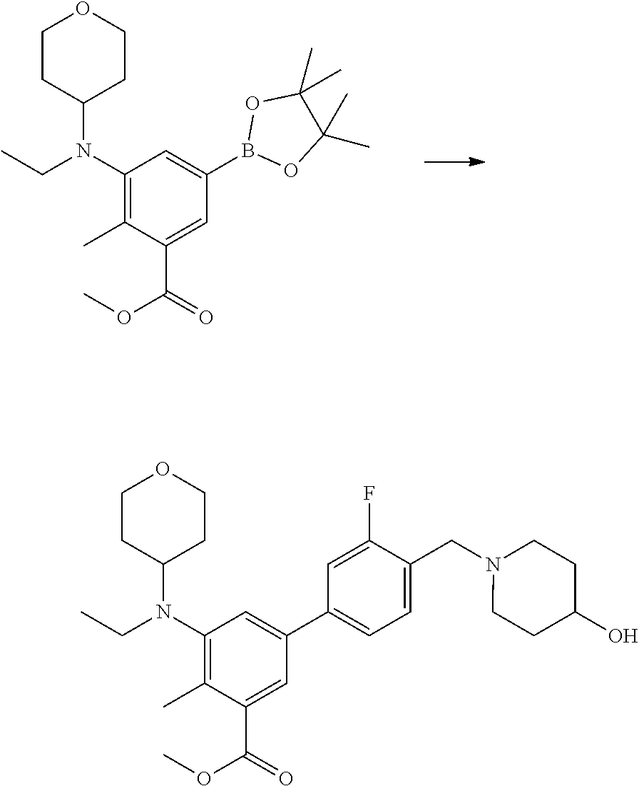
C1CC(N(CC)C2=C(C)C(C(OC)=O)=CC(B3OC(C)(C)C(C)(C)O3)=C2)CCO1.C1CC(N(CC)C2=C(C)C(C(OC)=O)=CC(C3=CC=C(CN4CCC(O)CC4)C(F)=C3)=C2)CCO1
